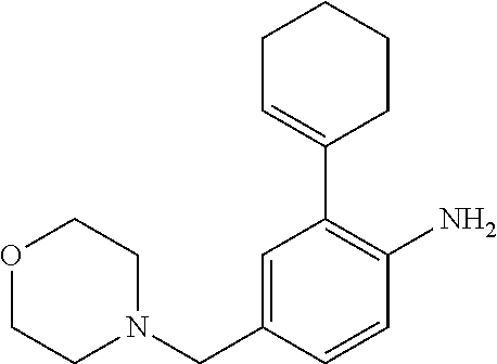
C1=C(CN2CCOCC2)C=CC(N)=C1C1=CCCCC1
